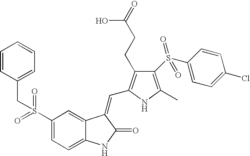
C1(S(=O)(=O)CC2=CC=CC=C2)=CC=C2C(=C1)C(=CC1=C(CCC(=O)O)C(S(C3=CC=C(Cl)C=C3)(=O)=O)=C(C)N1)C(=O)N2
